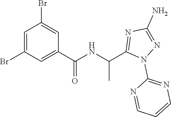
C1=C(Br)C=C(C(=O)NC(C)C2=NC(N)=NN2C2=NC=CC=N2)C=C1Br
